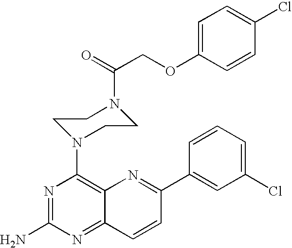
N1=C(N)N=C2C(=C1N1CCN(C(=O)COC3=CC=C(Cl)C=C3)CC1)N=C(C1=CC(Cl)=CC=C1)C=C2
